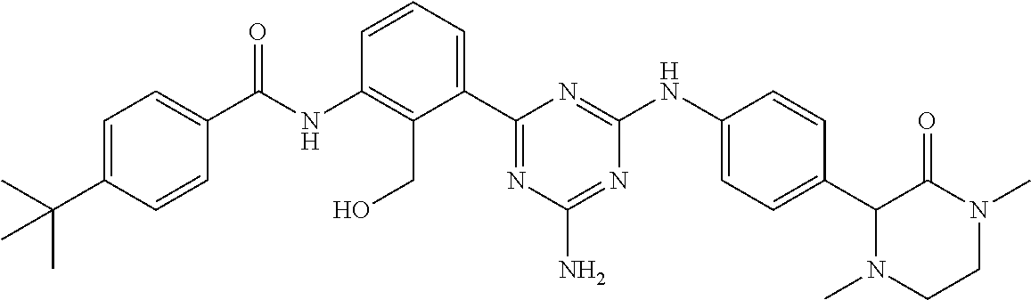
N(C1=C(CO)C(C2=NC(N)=NC(NC3=CC=C(C4N(C)CCN(C)C4=O)C=C3)=N2)=CC=C1)C(=O)C1=CC=C(C(C)(C)C)C=C1
